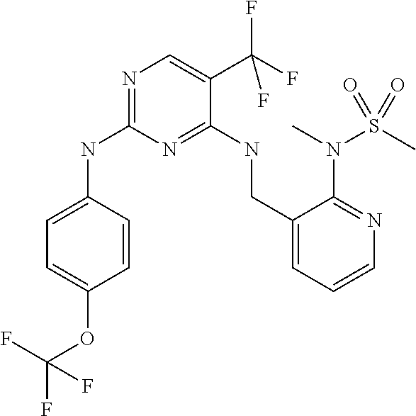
C1=CC(NC2=NC=C(C(F)(F)F)C(NCC3=CC=CN=C3N(C)S(=O)(C)=O)=N2)=CC=C1OC(F)(F)F
